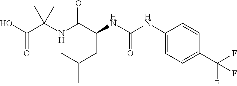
N(C(C(NC(NC1=CC=C(C(F)(F)F)C=C1)=O)CC(C)C)=O)C(C(=O)O)(C)C
